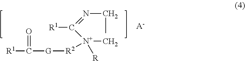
O=C([G][R2][N+](C([R1])=NCC)(C)[R])[R1].[A-]
